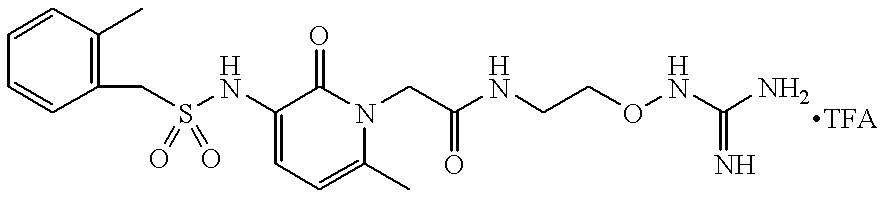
C(S(NC1=CC=C(C)N(CC(NCCONC(N)=N)=O)C1=O)(=O)=O)C1=C(C)C=CC=C1.[TFA]
